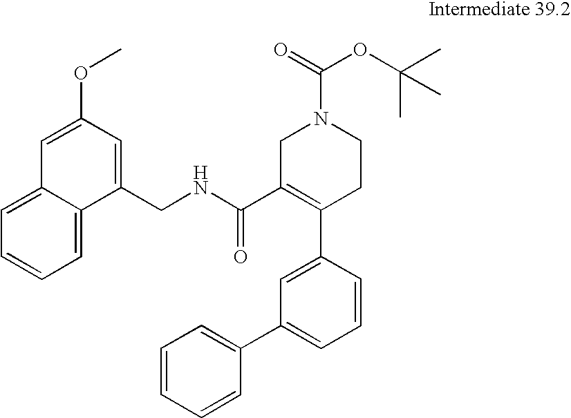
C1(CNC(C2=C(C3=CC(C4=CC=CC=C4)=CC=C3)CCN(C(=O)OC(C)(C)C)C2)=O)=CC(OC)=CC2=CC=CC=C12
